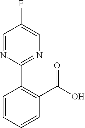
C1=CC(C2=NC=C(F)C=N2)=C(C(O)=O)C=C1
